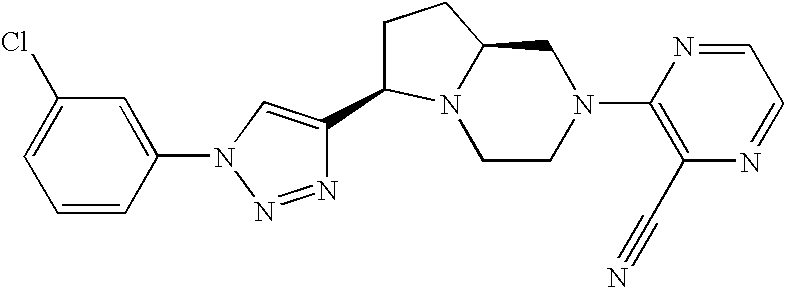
C1CN(C2=C(C#N)N=CC=N2)CC2N1C(C1=CN(C3=CC(Cl)=CC=C3)N=N1)CC2
